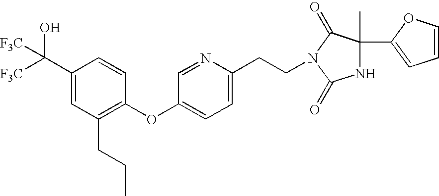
C1(C([F3C])([F3C])O)=CC(CCC)=C(OC2=CC=C(CCN3C(=O)C(C4=CC=CO4)(C)NC3=O)N=C2)C=C1
